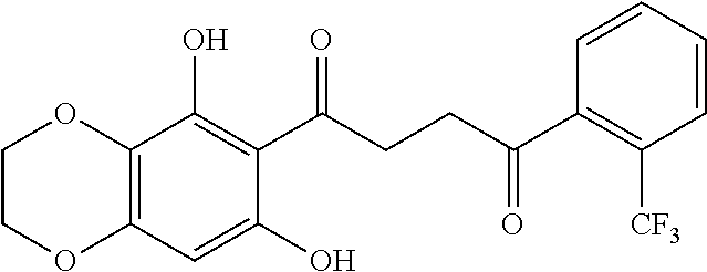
C12=C(C=C(O)C(C(CCC(C3=C([CF3])C=CC=C3)=O)=O)=C1O)OCCO2
